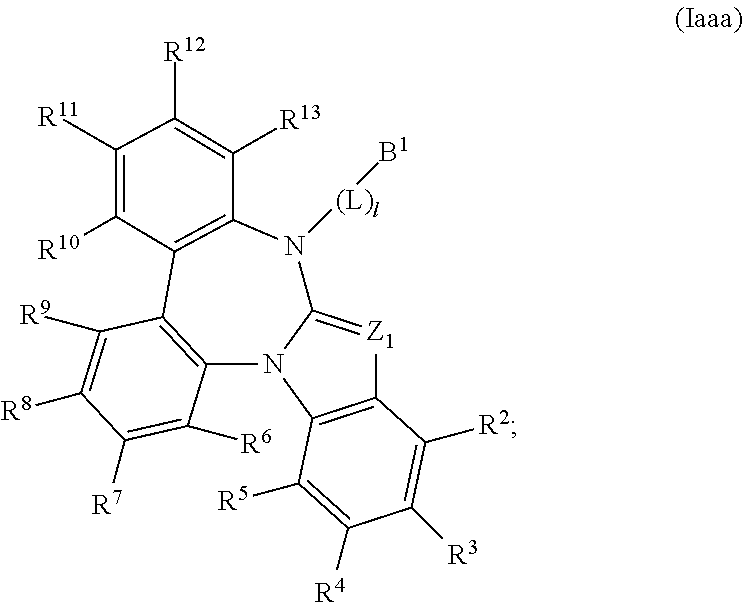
[Z1]1=C2N(C3=C1C([R2])=C([R3])C([R4])=C3[R5])C1=C(C([R9])=C([R8])C([R7])=C1[R6])C1=C(N2[(L)l][B1])C([R13])=C([R12])C([R11])=C1[R10]
